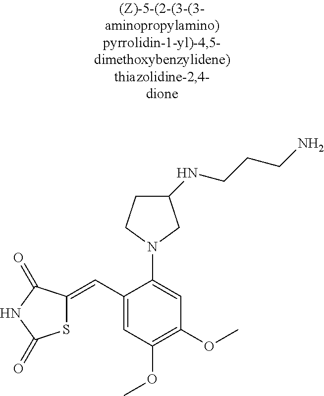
S1C(=CC2=CC(OC)=C(OC)C=C2N2CCC(NCCCN)C2)C(=O)NC1=O
